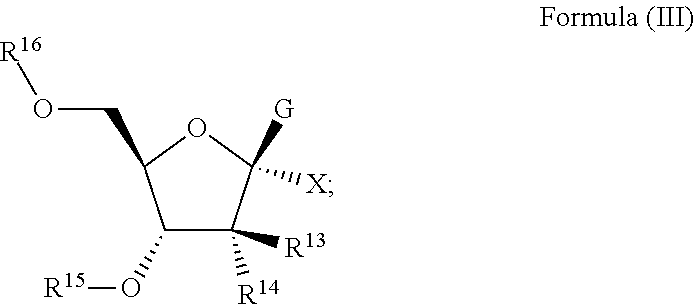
C1(O[R15])C([R14])([R13])C([G])([X])OC1CO[R16]
